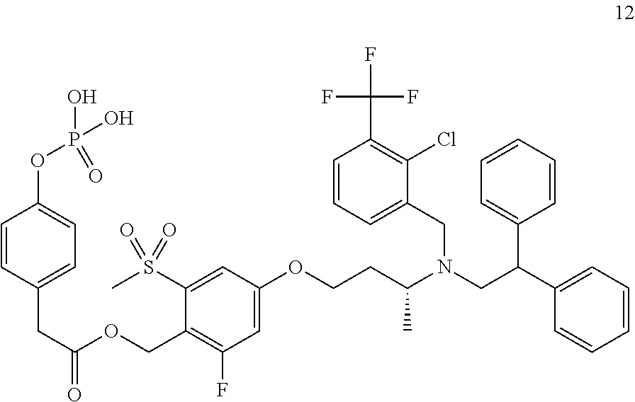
C1=C(OCCC(N(CC(C2=CC=CC=C2)C2=CC=CC=C2)CC2=CC=CC(C(F)(F)F)=C2Cl)C)C=C(S(=O)(=O)C)C(COC(CC2=CC=C(OP(O)(=O)O)C=C2)=O)=C1F
